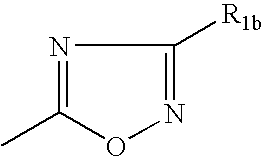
N1=C(C)ON=C1[R1b]
